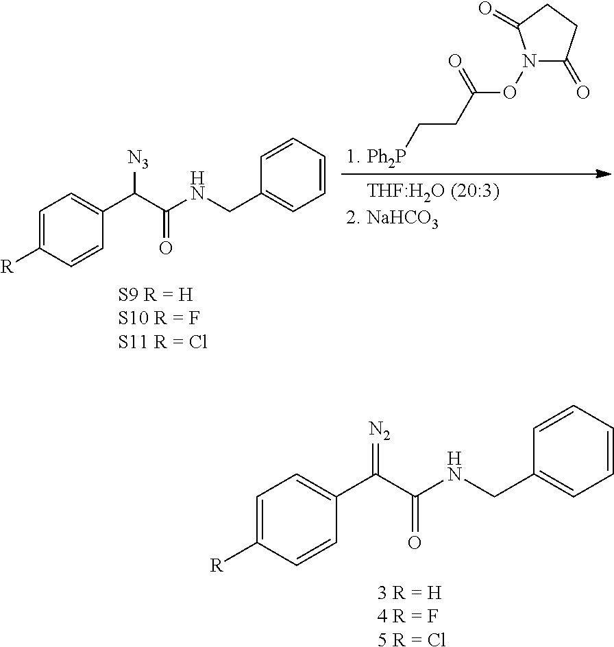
N1(OC(CC[Ph2P])=O)C(=O)CCC1=O.C1=C([R])C=CC(C(C(NCC2=CC=CC=C2)=O)[N3])=C1.[S9 R = HS10 R = FS11 R = Cl].C1=C([R])C=CC(C(C(NCC2=CC=CC=C2)=O)=[N2])=C1.[3 R = H4 R = F5 R = Cl]
